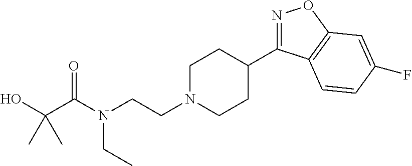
N1=C(C2CCN(CCN(C(C(O)(C)C)=O)CC)CC2)C2=C(O1)C=C(F)C=C2
